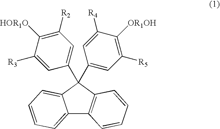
C12=CC=CC=C1C(C1=CC([R2])=C([HOR1O])C([R3])=C1)(C1=CC([R5])=C([OR1OH])C([R4])=C1)C1=C2C=CC=C1
